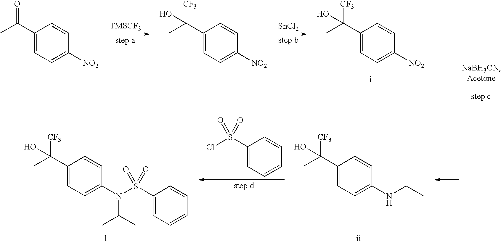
C1(S(Cl)(=O)=O)=CC=CC=C1.C1(C(C)([CF3])O)=CC=C(N(S(C2=CC=CC=C2)(=O)=O)C(C)C)C=C1.C1(C(C)([CF3])O)=CC=C(NC(C)C)C=C1.[TMSCF3].C1(C(C)=O)=CC=C([NO2])C=C1.C1(C(C)([CF3])O)=CC=C([NO2])C=C1.[SnCl2].C1(C(C)([CF3])O)=CC=C([NO2])C=C1
